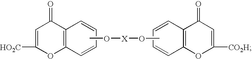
C1=C([HO2C])OC2=C(C1=O)C=CC=C2.C12=C(C=CC=C1)OC([CO2H])=CC2=O.CO[X]OC
